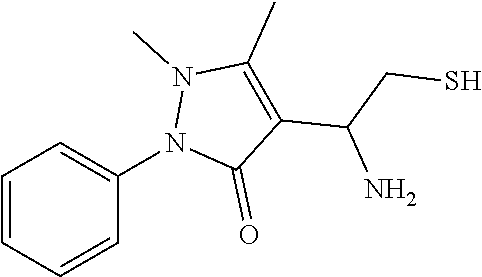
C1=CC=CC(N2C(=O)C(C(CS)N)=C(C)N2C)=C1
